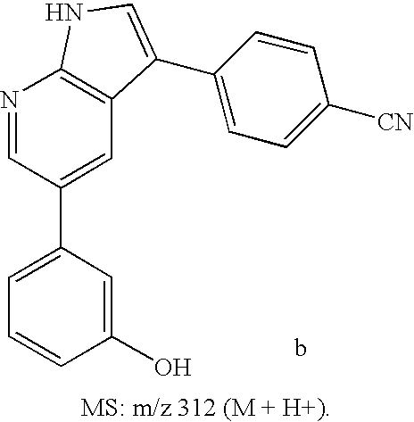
C1=C(C2=CC3=C(N=C2)NC=C3C2=CC=C([CN])C=C2)C=C(O)C=C1
